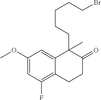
C1(OC)=CC(F)=C2C(=C1)C(CCCCCBr)(C)C(=O)CC2
